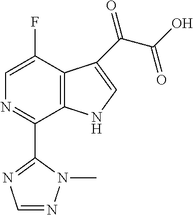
C1(C2=NC=NN2C)=NC=C(F)C2=C1NC=C2C(=O)C(O)=O
